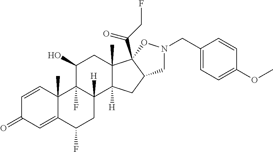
C1=CC2(C)C(=CC1=O)C(F)CC1([H])C2(F)C(O)CC2(C)C1([H])CC1C2(C(CF)=O)ON(CC2=CC=C(OC)C=C2)C1
